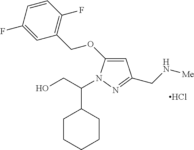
C1=C(OCC2=C(F)C=CC(F)=C2)N(C(CO)C2CCCCC2)N=C1CN[Me].Cl
